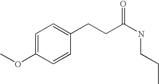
C1=C(OC)C=CC(CCC(NCCC)=O)=C1
